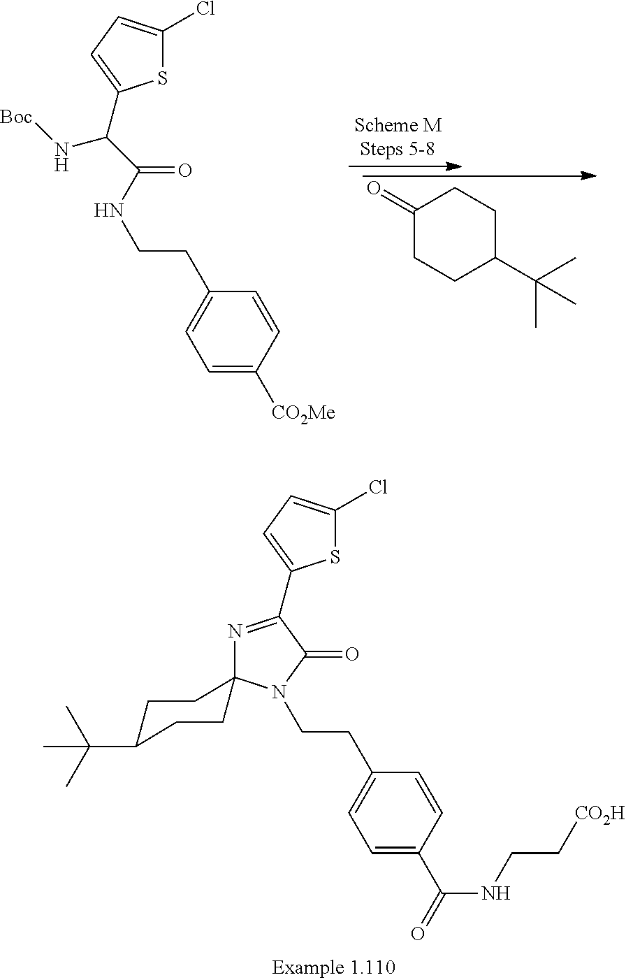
C1(=O)CCC(C(C)(C)C)CC1.C1=C([CO2Me])C=CC(CCNC(=O)C(N[Boc])C2=CC=C(Cl)S2)=C1.C1=C(C(NCC[CO2H])=O)C=CC(CCN2C(=O)C(C3=CC=C(Cl)S3)=NC23CCC(C(C)(C)C)CC3)=C1
